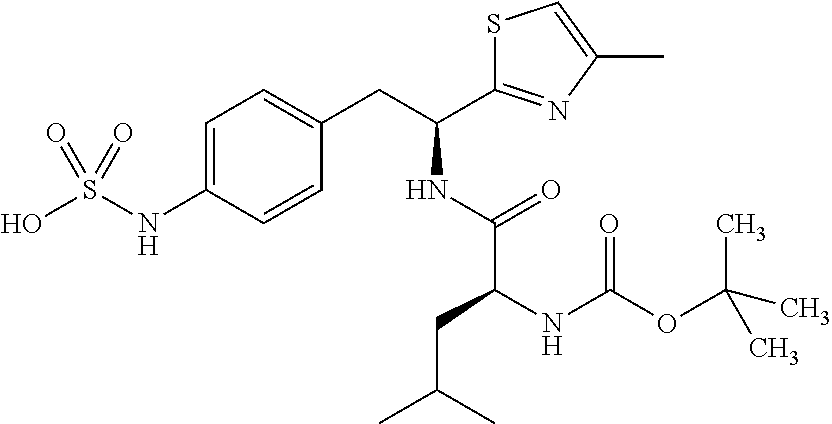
C1=C(NS(O)(=O)=O)C=CC(CC(C2=NC(C)=CS2)NC(C(NC(OC(C)(C)C)=O)CC(C)C)=O)=C1
